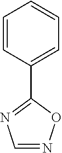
C1(C2=CC=CC=C2)=NC=NO1
